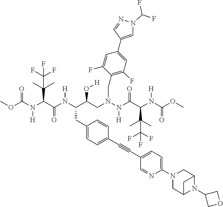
COC(N(C(C(N(C(C(CN(N(C(C(N(C(OC)=O)[H])C(C)(C)C(F)(F)F)=O)[H])CC1=C(F)C=C(C2=CN(C(F)F)N=C2)C=C1F)O[H])CC1=CC=C(C#CC2=CC=C(N3CC4N(C5COC5)C(C3)C4)N=C2)C=C1)[H])=O)C(C)(C)C(F)(F)F)[H])=O
